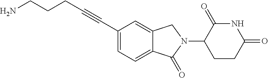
N1C(=O)C(N2CC3=CC(C#CCCCN)=CC=C3C2=O)CCC1=O
